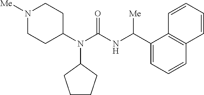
N1([Me])CCC(N(C(=O)NC(C2=CC=CC3=C2C=CC=C3)[Me])C2CCCC2)CC1
